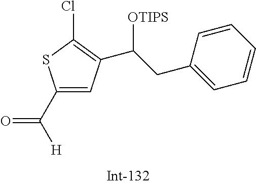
C([H])(=O)C1=CC(C(CC2=CC=CC=C2)[OTIPS])=C(Cl)S1
